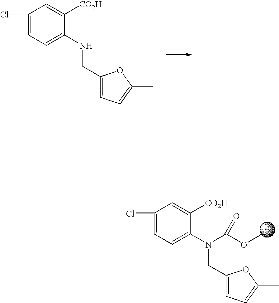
C1(Cl)=CC=C(NCC2=CC=C(C)O2)C([CO2H])=C1.C1(Cl)=CC=C(N(CC2=CC=C(C)O2)C(OC)=O)C([CO2H])=C1
